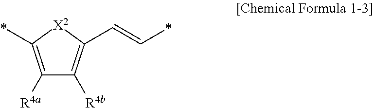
C1([R4a])=C(*)[X2]C(C=C*)=C1[R4b]
